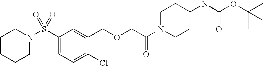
C1CCCN(S(C2=CC=C(Cl)C(COCC(=O)N3CCC(NC(=O)OC(C)(C)C)CC3)=C2)(=O)=O)C1
